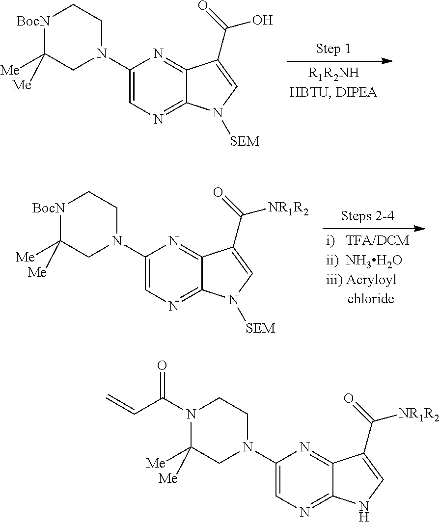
C1(N2CC[BocN]C([Me])([Me])C2)=CN=C2C(=N1)C(C(=O)O)=CN2[SEM].C1(N2CC[BocN]C([Me])([Me])C2)=CN=C2C(=N1)C(C(=O)[NR1R2])=CN2[SEM].C1(N2CCN(C(C=C)=O)C([Me])([Me])C2)=CN=C2C(=N1)C(C(=O)[NR1R2])=CN2
